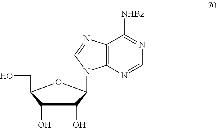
C1(O)C(O)C(N2C3=C(C([NHBz])=NC=N3)N=C2)OC1CO
